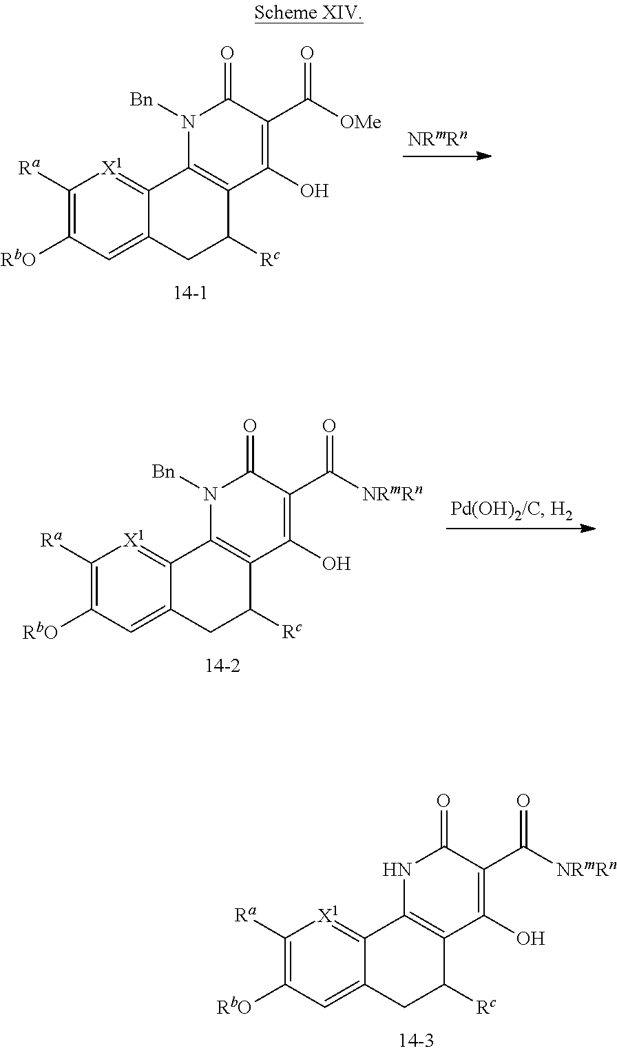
C1([Ra])=C([RbO])C=C2C(=[X1]1)C1=C(C([Rc])C2)C(O)=C(C(=O)[OMe])C(=O)N1[Bn].C1([Ra])=C([RbO])C=C2C(=[X1]1)C1=C(C([Rc])C2)C(O)=C(C(=O)[NRmRn])C(=O)N1[Bn].C1([Ra])=C([RbO])C=C2C(=[X1]1)C1=C(C([Rc])C2)C(O)=C(C(=O)[NRmRn])C(=O)N1
